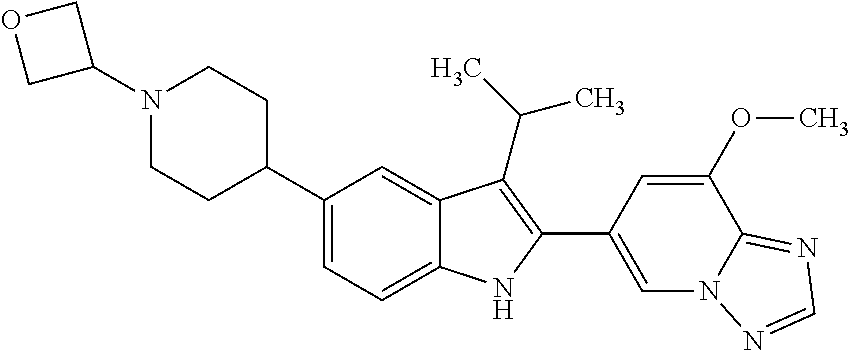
C1=C(C2=C(C(C)C)C3=CC(C4CCN(C5COC5)CC4)=CC=C3N2)C=C(OC)C2=NC=NN12
